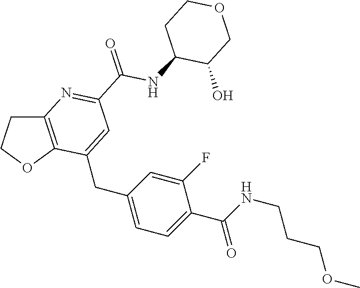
C(C1=CC=C(CC2=CC(C(NC3C(O)COCC3)=O)=NC3=C2OCC3)C=C1F)(NCCCOC)=O
